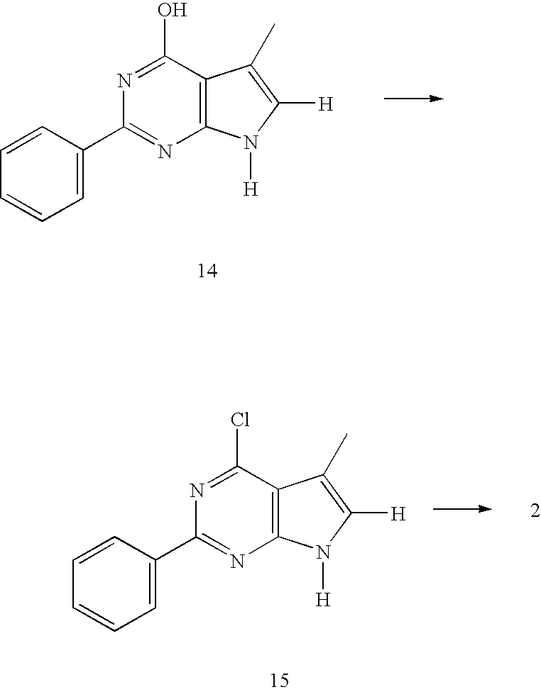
N1=C(O)C2=C(N=C1C1=CC=CC=C1)N([H])C([H])=C2C.N1=C(Cl)C2=C(N=C1C1=CC=CC=C1)N([H])C([H])=C2C
